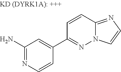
C1(N)=NC=CC(C2=NN3C(=NC=C3)C=C2)=C1
